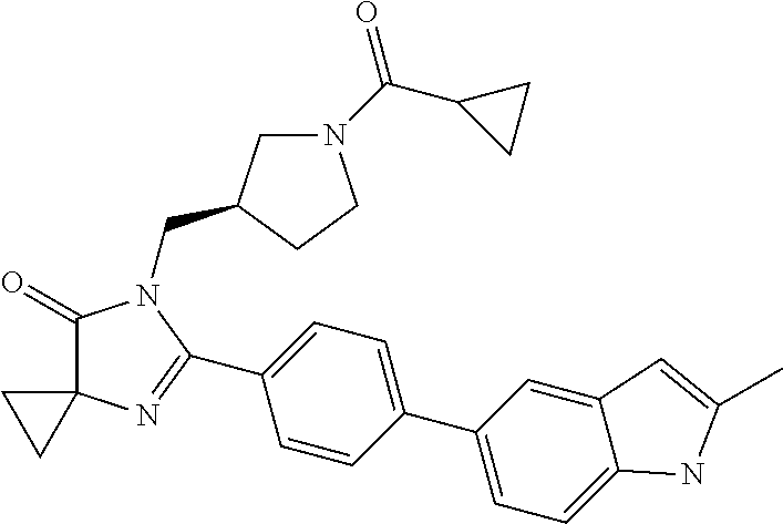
C1(=O)C2(N=C(C3=CC=C(C4=CC=C5C(=C4)C=C(C)N5)C=C3)N1CC1CN(C(C3CC3)=O)CC1)CC2
